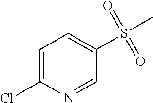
C1=C(Cl)N=CC(S(C)(=O)=O)=C1
